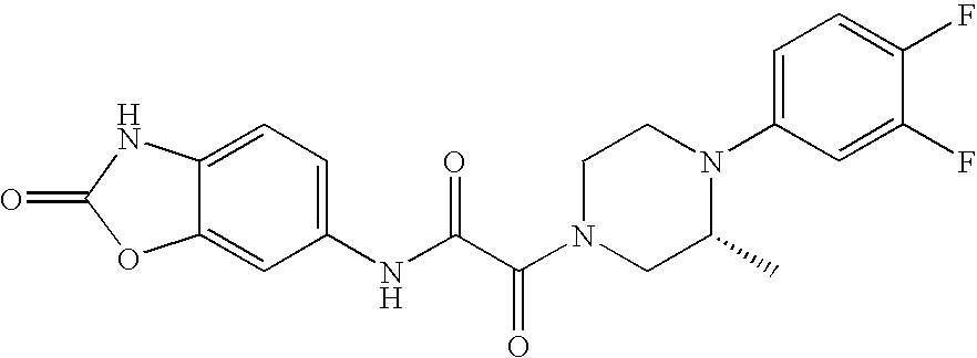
O=C1OC2=CC(NC(C(=O)N3CC(C)N(C4=CC=C(F)C(F)=C4)CC3)=O)=CC=C2N1
